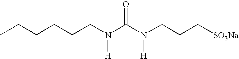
CCCCCCN(C(N(CCC[SO3Na])[H])=O)[H]
